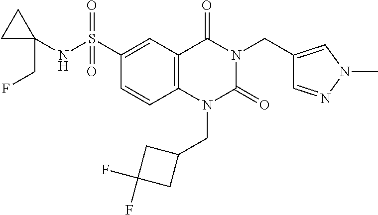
C1=CC2=C(C=C1S(NC1(CF)CC1)(=O)=O)C(=O)N(CC1=CN(C)N=C1)C(=O)N2CC1CC(F)(F)C1
